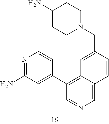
C1(N)CCN(CC2=CC3=C(C4=CC(N)=NC=C4)C=NC=C3C=C2)CC1
